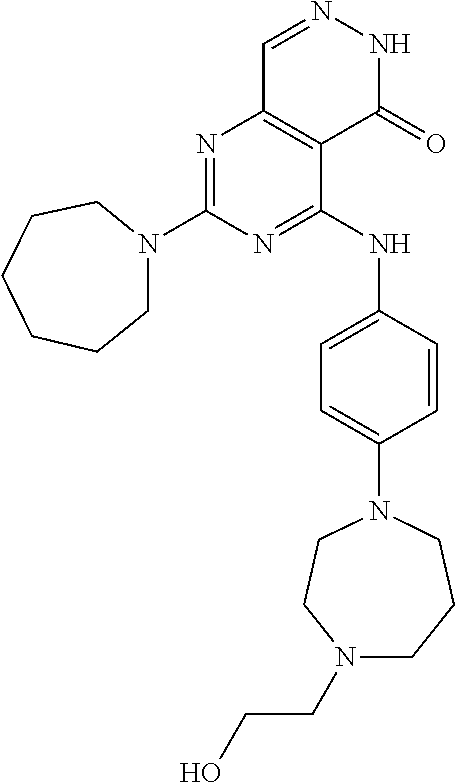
N1=C(N2CCCCCC2)N=C(NC2=CC=C(N3CCN(CCO)CCC3)C=C2)C2=C1C=NNC2=O
